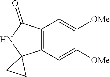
C12=C(C=C([OMe])C([OMe])=C1)C1(NC2=O)CC1
